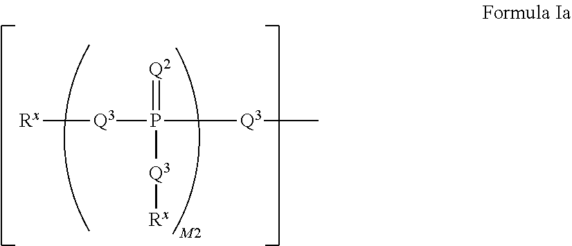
[Rx][Q3]P(=[Q2])([Q3][Rx])[Q3]C
